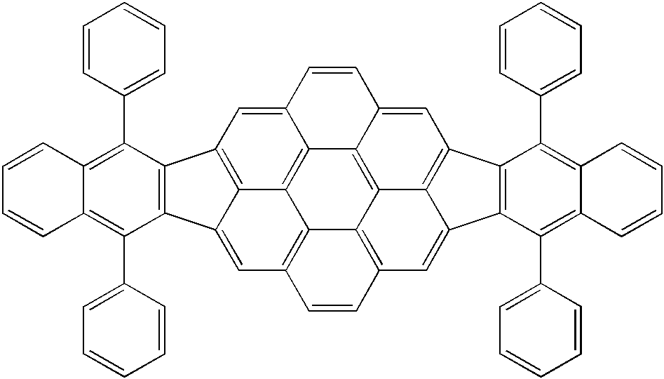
C1=C2C3=C4C5=C(C=C6C4=C1C1=C6C(C4=CC=CC=C4)=C4C(=C1C1=CC=CC=C1)C=CC=C4)C=CC1=C5C4=C3C(=CC3=C4C(=C1)C1=C3C(C3=CC=CC=C3)=C3C(=C1C1=CC=CC=C1)C=CC=C3)C=C2
